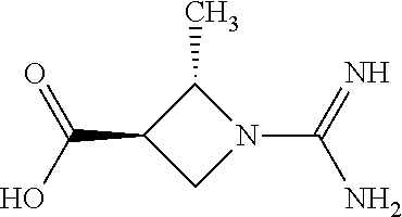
C1(C)C(C(=O)O)CN1C(N)=N
